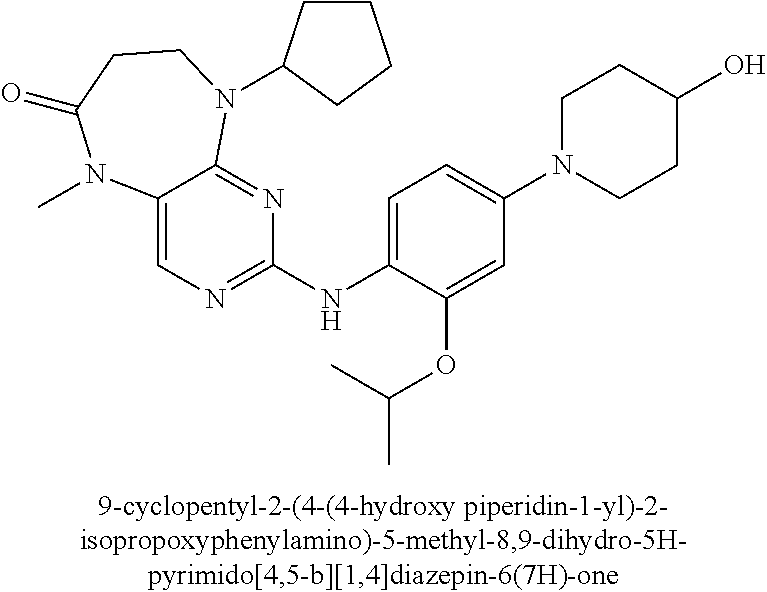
C12=CN=C(NC3=CC=C(N4CCC(O)CC4)C=C3OC(C)C)N=C1N(C1CCCC1)CCC(=O)N2C
